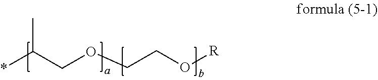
*C(COCCO[R])C
